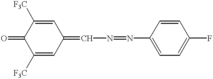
C1([F3C])=CC(=CN=NC2=CC=C(F)C=C2)C=C([F3C])C1=O
